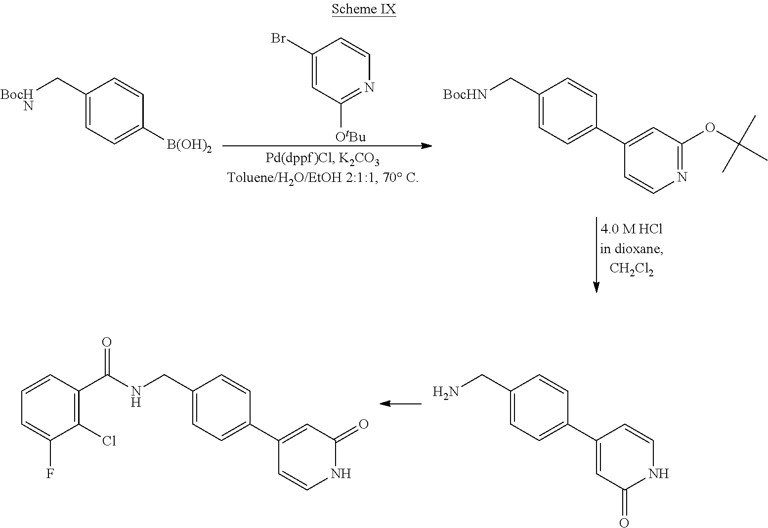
C1(Br)=CC([OtBu])=NC=C1.C1(C[BocHN])=CC=C([B(OH)2])C=C1.C1(C[BocHN])=CC=C(C2=CC(OC(C)(C)C)=NC=C2)C=C1.C1=CC(C(NCC2=CC=C(C3=CC(=O)NC=C3)C=C2)=O)=C(Cl)C(F)=C1.C(C1=CC=C(C2=CC(=O)NC=C2)C=C1)N
